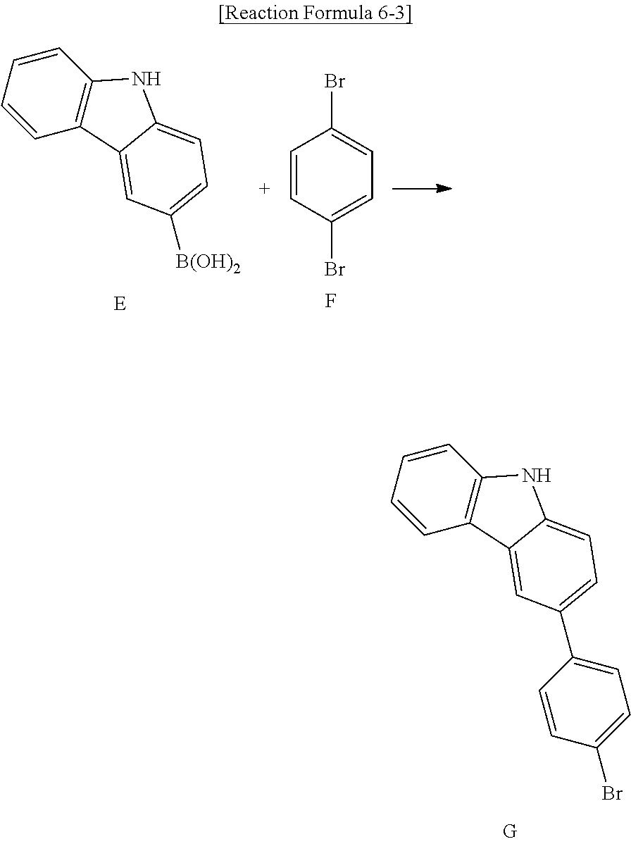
C1=CC=CC2=C1NC1=CC=C(C3=CC=C(Br)C=C3)C=C21.C1=CC=CC2=C1NC1=CC=C([B(OH)2])C=C21.C1=CC(Br)=CC=C1Br.F
